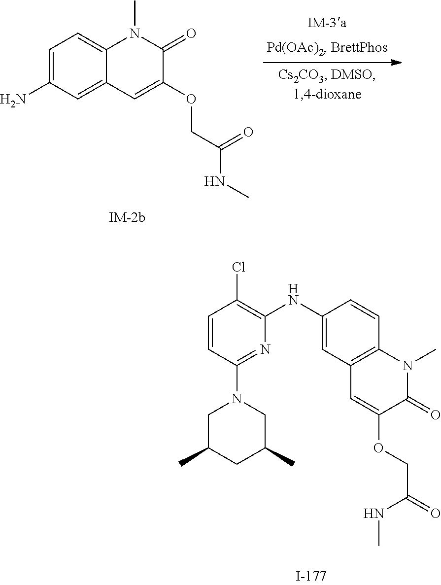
C1=C(N)C=C2C(=C1)N(C)C(=O)C(OCC(NC)=O)=C2.C1=CC(N2CC(C)CC(C)C2)=NC(NC2=CC3=C(C=C2)N(C)C(=O)C(OCC(=O)NC)=C3)=C1Cl
